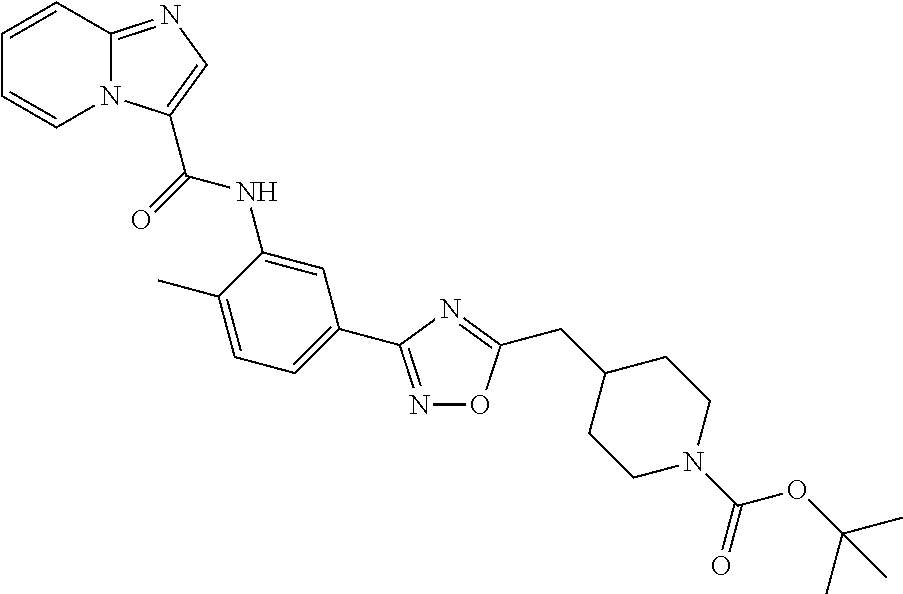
N1=C(C2=CC=C(C)C(NC(=O)C3=CN=C4N3C=CC=C4)=C2)N=C(CC2CCN(C(=O)OC(C)(C)C)CC2)O1
